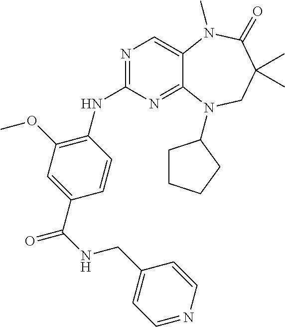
N1=C(NC2=C(OC)C=C(C(=O)NCC3=CC=NC=C3)C=C2)N=C2C(=C1)N(C)C(=O)C(C)(C)CN2C1CCCC1
